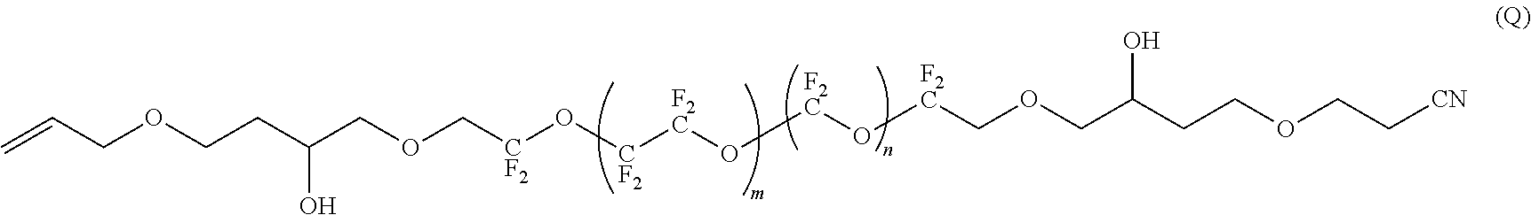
C(OCCC(COC[CF2]O[CF2][F2C]O[F2C]O[F2C]COCC(CCOCC[CN])O)O)C=C
